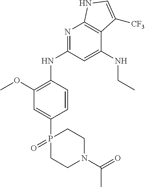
C1(OC)=C(NC2=NC3=C(C(NCC)=C2)C([CF3])=CN3)C=CC(P2(=O)CCN(C(=O)C)CC2)=C1
